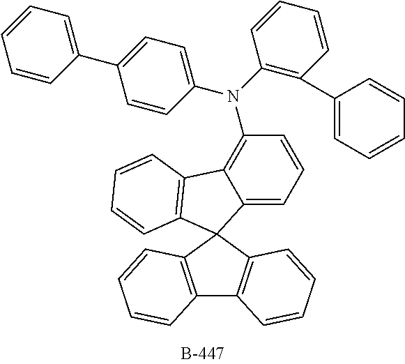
C12=CC=CC(N(C3=C(C4=CC=CC=C4)C=CC=C3)C3=CC=C(C4=CC=CC=C4)C=C3)=C1C1=C(C=CC=C1)C21C2=C(C3=C1C=CC=C3)C=CC=C2
